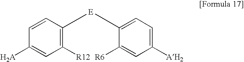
C1([R12])=C([E]C2=CC=C([AH2])C=C2[R6])C=CC([H2A])=C1
